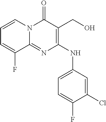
C1=CN2C(=NC(NC3=CC=C(F)C(Cl)=C3)=C(CO)C2=O)C(F)=C1
